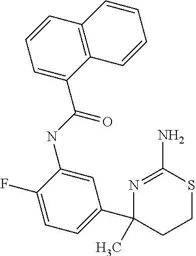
N1=C(N)SCCC1(C1=CC=C(F)C(NC(=O)C2=CC=CC3=C2C=CC=C3)=C1)C
